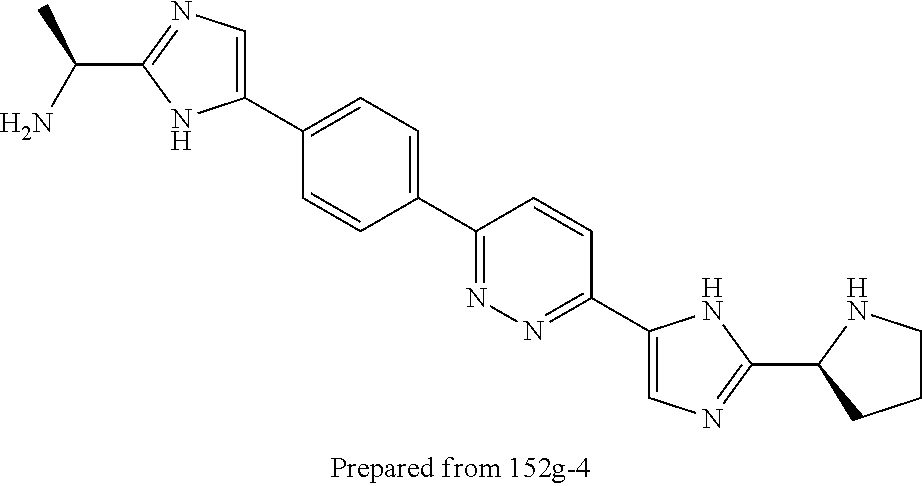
C1(C2=CC=C(C3=NN=C(C4=CN=C(C5CCCN5)N4)C=C3)C=C2)=CN=C(C(N)C)N1
